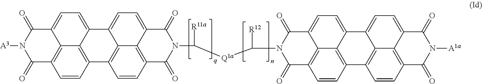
C1=CC2=C3C(=CC=C4C(=O)N([A3])C(=O)C1=C34)C1=CC=C3C4=C(C=CC2=C41)C(=O)N(C([R11a])[Q1a]C(N1C(=O)C2=C4C5=C(C6=C7C(=CC=C8C(=O)N([A1a])C(=O)C(=C78)C=C6)C5=CC=C4C1=O)C=C2)[R12])C3=O
